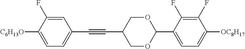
C1=C(F)C([C6H13O])=CC=C1C#CC1COC(C2=CC=C([OC8H17])C(F)=C2F)OC1
